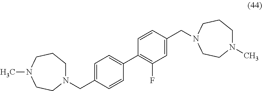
N1(CC2=CC=C(C3=C(F)C=C(CN4CCCN(C)CC4)C=C3)C=C2)CCCN(C)CC1
